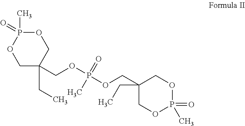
C1C(CC)(COP(OCC2(CC)COP(=O)(C)OC2)(=O)C)COP(C)(=O)O1
